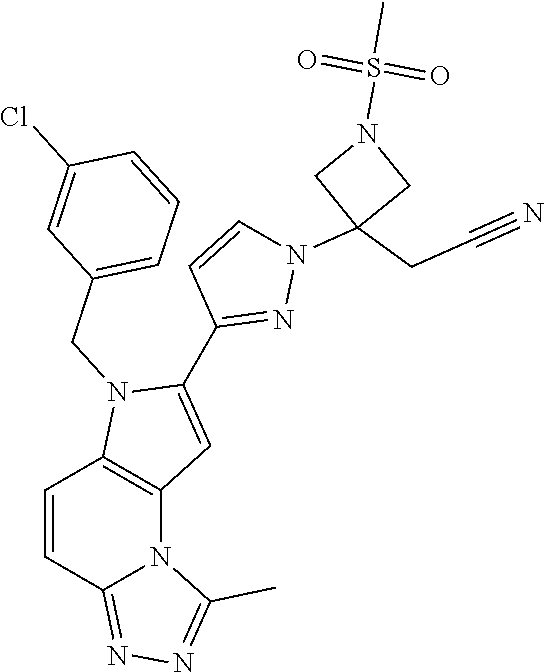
C1=CC2=NN=C(C)N2C2=C1N(CC1=CC=CC(Cl)=C1)C(C1=NN(C3(CC#N)CN(S(C)(=O)=O)C3)C=C1)=C2
